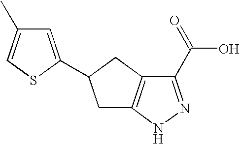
C1C2=C(CC1C1=CC(C)=CS1)C(C(=O)O)=NN2
